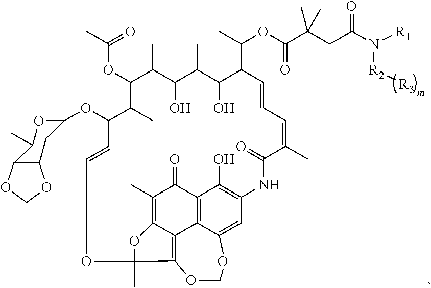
C1(C)=C2C3=C4OCOC5=CC(=C(O)C(=C35)C1=O)NC(=O)C(C)=CC=CC(C(C)OC(C(CC(N([R1])[R2][R3])=O)(C)C)=O)C(O)C(C)C(O)C(C)C(OC(=O)C)C(C)C(OC1CC3C(C(C)O1)OCO3)C=COC4(C)O2
